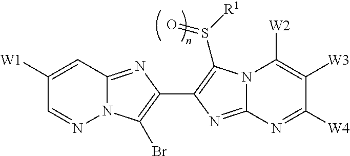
N12C(=NC(C3=C(S([R1])=O)N4C(=N3)N=C([W4])C([W3])=C4[W2])=C1Br)C=C([W1])C=N2
